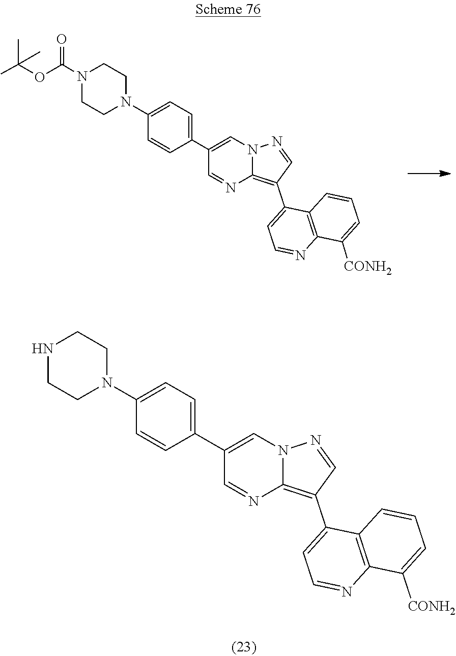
N1(C2=CC=C(C3=CN4C(=C(C5=CC=NC6=C5C=CC=C6[CONH2])C=N4)N=C3)C=C2)CCNCC1.N1(C2=CC=C(C3=CN4C(=C(C5=CC=NC6=C5C=CC=C6[CONH2])C=N4)N=C3)C=C2)CCN(C(OC(C)(C)C)=O)CC1
